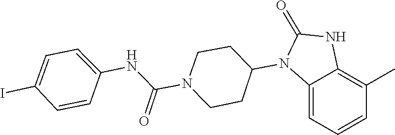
C1CN(C(NC2=CC=C(I)C=C2)=O)CCC1N1C(=O)NC2=C(C)C=CC=C12
